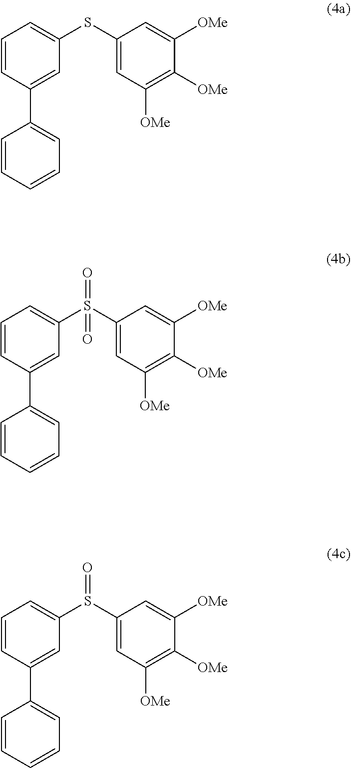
C1=CC(C2=CC=CC=C2)=CC(SC2=CC([OMe])=C([OMe])C([OMe])=C2)=C1.C1=CC(C2=CC=CC=C2)=CC(S(C2=CC([OMe])=C([OMe])C([OMe])=C2)(=O)=O)=C1.C1=CC(C2=CC=CC=C2)=CC(S(C2=CC([OMe])=C([OMe])C([OMe])=C2)=O)=C1
